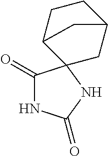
N1C(=O)C2(NC1=O)CC1CCC2C1
